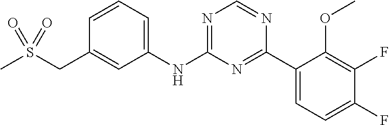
C1=C(NC2=NC=NC(C3=CC=C(F)C(F)=C3OC)=N2)C=C(CS(C)(=O)=O)C=C1
